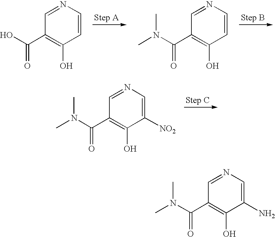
C1=NC=C([NO2])C(O)=C1C(N(C)C)=O.C1=NC=CC(O)=C1C(O)=O.C1=NC=CC(O)=C1C(N(C)C)=O.C1=NC=C(N)C(O)=C1C(N(C)C)=O
